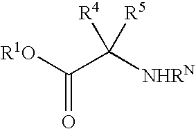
[R1O]C(C([NHRN])([R4])[R5])=O
